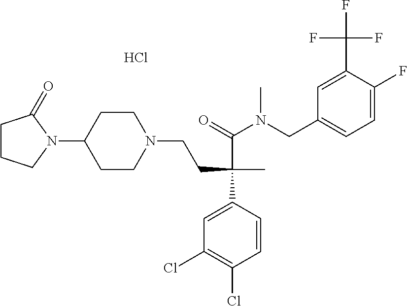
C1CCN(C2CCN(CCC(C(=O)N(CC3=CC=C(F)C(C(F)(F)F)=C3)C)(C)C3=CC(Cl)=C(Cl)C=C3)CC2)C1=O.Cl
